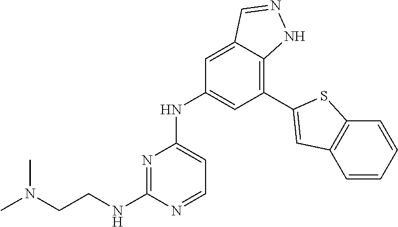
C1=NC(NCCN(C)C)=NC(NC2=CC(C3=CC4=C(C=CC=C4)S3)=C3C(=C2)C=NN3)=C1
